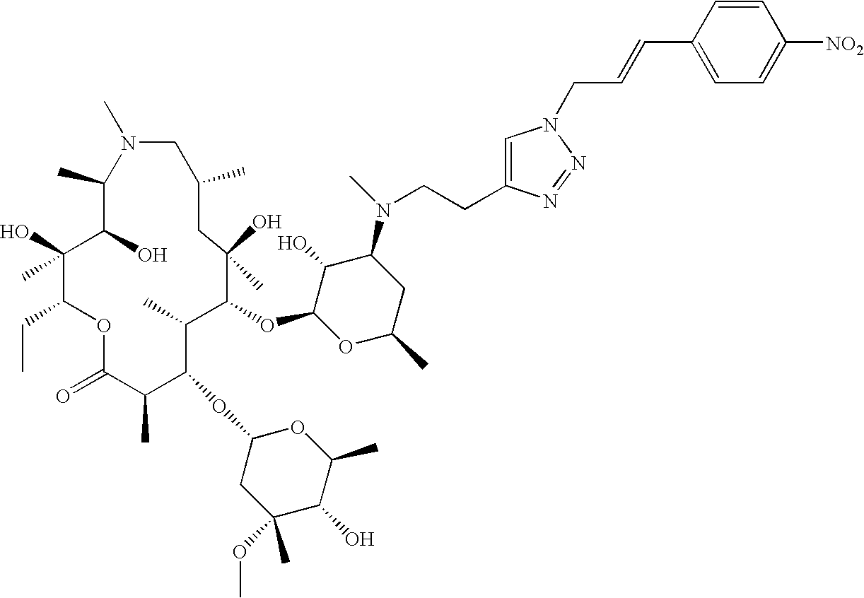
C1(C)C(O)C(O)(C)C(CC)OC(=O)C(C)C(OC2CC(C)(OC)C(O)C(C)O2)C(C)C(OC2OC(C)CC(N(C)CCC3=CN(CC=CC4=CC=C([NO2])C=C4)N=N3)C2O)C(O)(C)CC(C)CN1C
